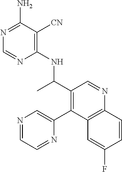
C1(NC(C2=C(C3=CN=CC=N3)C3=C(N=C2)C=CC(F)=C3)C)=C([CN])C(N)=NC=N1
